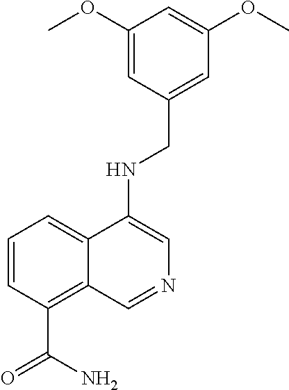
C1=CC(C(=O)N)=C2C(=C1)C(NCC1=CC(OC)=CC(OC)=C1)=CN=C2
